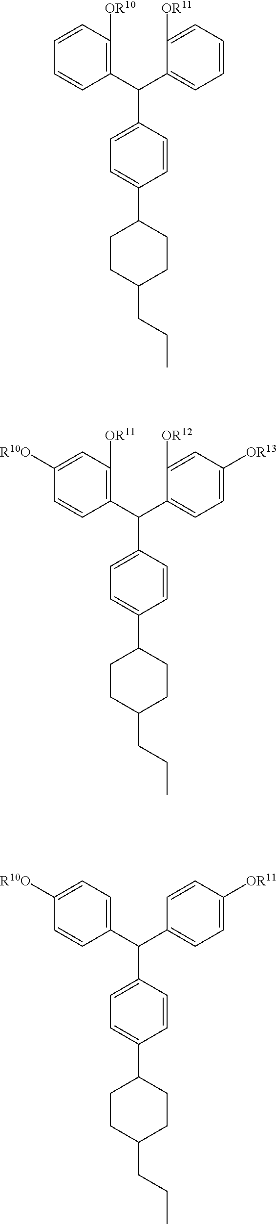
C1(C(C2=C([OR11])C=C([R10O])C=C2)C2=CC=C(C3CCC(CCC)CC3)C=C2)=CC=C([OR13])C=C1[OR12].C1(C(C2=CC=C([R10O])C=C2)C2=CC=C(C3CCC(CCC)CC3)C=C2)=CC=C([OR11])C=C1.C1(C(C2=C([OR10])C=CC=C2)C2=CC=C(C3CCC(CCC)CC3)C=C2)=CC=CC=C1[OR11]
